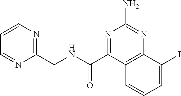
C1(CNC(C2=NC(N)=NC3=C2C=CC=C3I)=O)=NC=CC=N1
